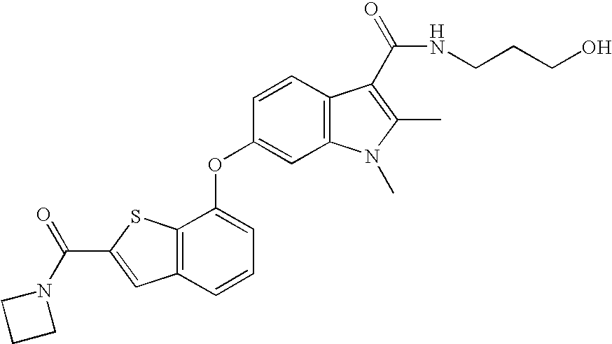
C1(OC2=CC=CC3=C2SC(C(N2CCC2)=O)=C3)=CC2=C(C=C1)C(C(NCCCO)=O)=C(C)N2C
